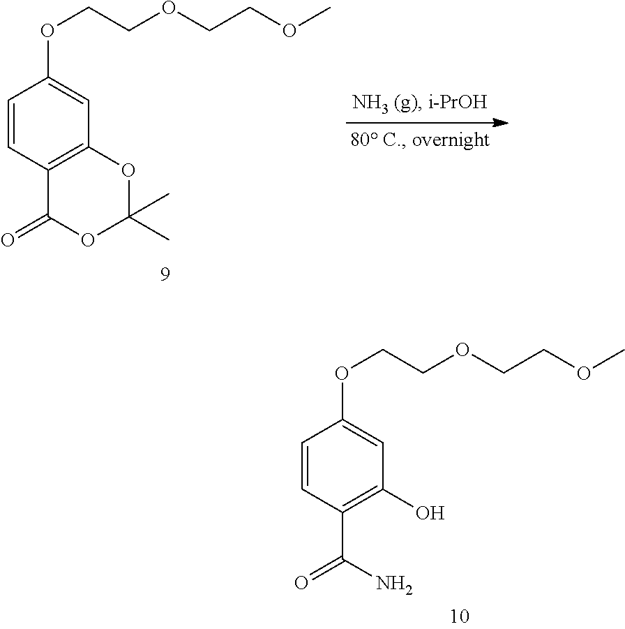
C1=CC2=C(C=C1OCCOCCOC)OC(C)(C)OC2=O.C1=CC(C(N)=O)=C(O)C=C1OCCOCCOC
